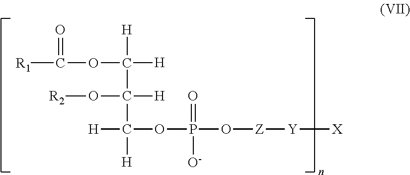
O(C([H])([H])C(O[R2])([H])C([H])(OP(O[Z][Y][X])(=O)[O-])[H])C([R1])=O
